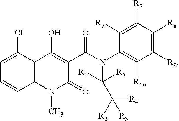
C1=C(Cl)C2=C(C=C1)N(C)C(=O)C(C(N(C([R1])([R5])C([R2])([R4])[R3])C1=C([R10])C([R9])=C([R8])C([R7])=C1[R6])=O)=C2O
